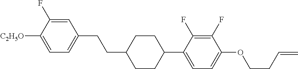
C1=C(F)C([C2H5O])=CC=C1CCC1CCC(C2=CC=C(OCCC=C)C(F)=C2F)CC1
